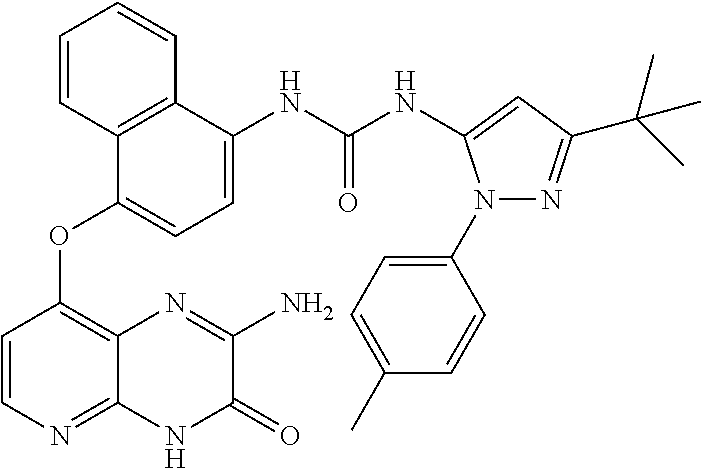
N(C(NC1=CC=C(OC2=C3C(=NC=C2)NC(=O)C(N)=N3)C2=C1C=CC=C2)=O)C1=CC(C(C)(C)C)=NN1C1=CC=C(C)C=C1
